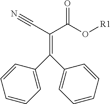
C(=C(C#N)C(O[R1])=O)(C1=CC=CC=C1)C1=CC=CC=C1
